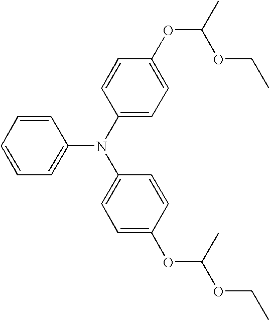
C1=CC=CC(N(C2=CC=C(OC(C)OCC)C=C2)C2=CC=C(OC(OCC)C)C=C2)=C1
